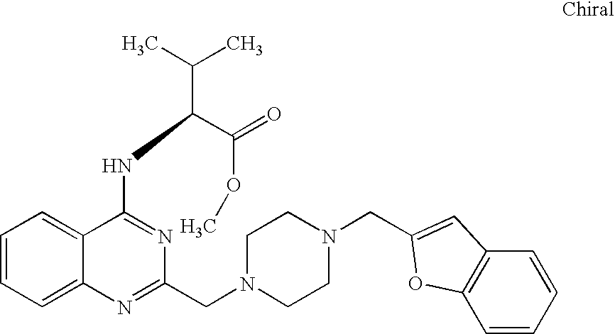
C1=CC=C2C(=C1)C(NC(C(C)C)C(=O)OC)=NC(CN1CCN(CC3=CC4=C(C=CC=C4)O3)CC1)=N2
